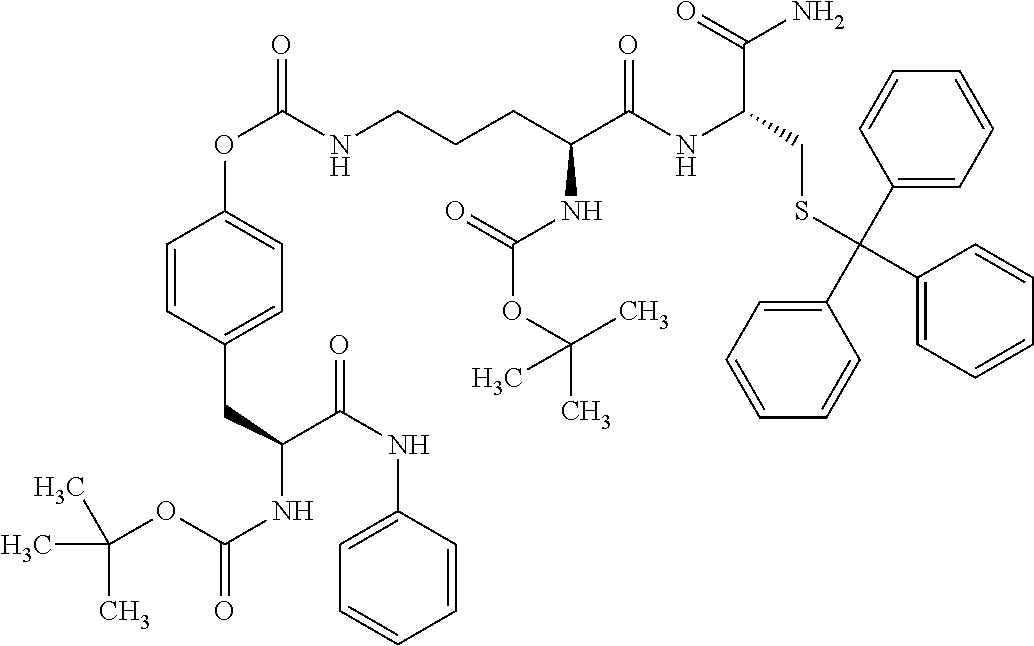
CC(C)(C)OC(NC(C(NC1=CC=CC=C1)=O)CC1=CC=C(OC(=O)NCCCC(C(=O)NC(C(N)=O)CSC(C2=CC=CC=C2)(C2=CC=CC=C2)C2=CC=CC=C2)NC(OC(C)(C)C)=O)C=C1)=O
